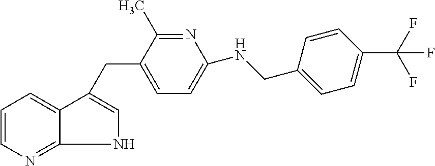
C1=CN=C2NC=C(CC3=CC=C(NCC4=CC=C(C(F)(F)F)C=C4)N=C3C)C2=C1
